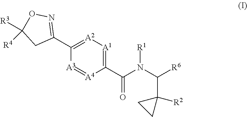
O1C([R3])([R4])CC(C2=[A2][A1]=C(C(N([R1])C([R6])C3([R2])CC3)=O)[A4]=[A3]2)=N1
